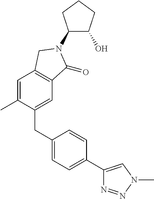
C1(CC2=CC=C(C3=CN(C)N=N3)C=C2)=CC2=C(C=C1C)CN(C1C(O)CCC1)C2=O
